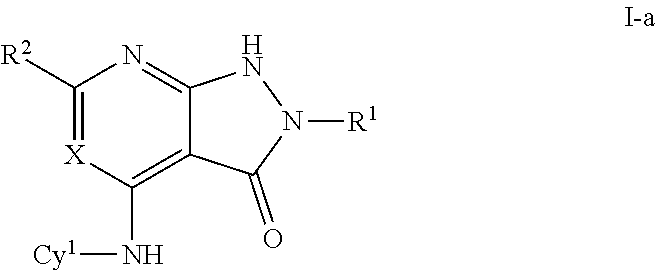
C1([R2])=[X]C(N[Cy1])=C2C(=N1)NN([R1])C2=O
